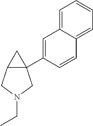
C1=CC(C23CC2CN(CC)C3)=CC2=CC=CC=C12
